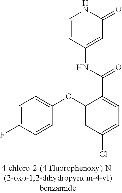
C1=CC(NC(C2=CC=C(Cl)C=C2OC2=CC=C(F)C=C2)=O)=CC(=O)N1
